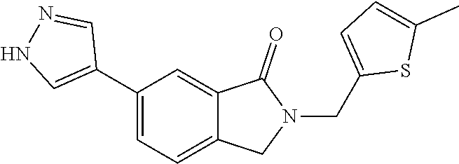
C1(C2=CNN=C2)=CC=C2C(=C1)C(=O)N(CC1=CC=C(C)S1)C2
